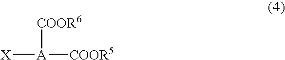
[X][A]([COOR5])[COOR6]
